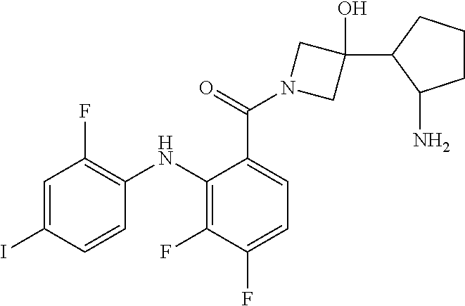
C1=C(I)C=CC(NC2=C(F)C(F)=CC=C2C(=O)N2CC(O)(C3C(N)CCC3)C2)=C1F
